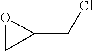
C1(CCl)OC1
